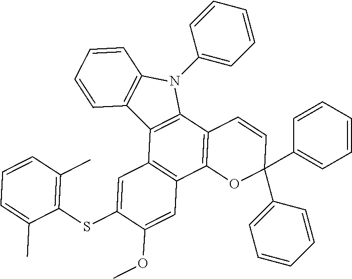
C12=C(C3=C(C4=C1C=C(SC1=C(C)C=CC=C1C)C(OC)=C4)OC(C1=CC=CC=C1)(C1=CC=CC=C1)C=C3)N(C1=CC=CC=C1)C1=C2C=CC=C1
